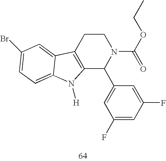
C12=C(CCN(C(=O)OCC)C1C1=CC(F)=CC(F)=C1)C1=CC(Br)=CC=C1N2[H]
